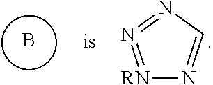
B.[RN]1=N=NC=N1
